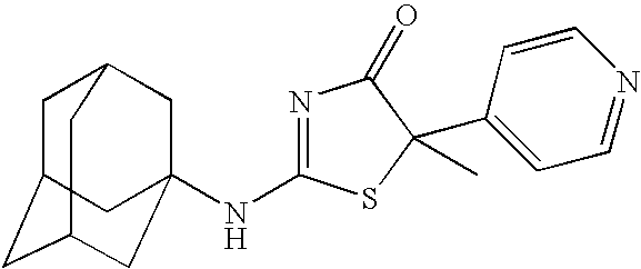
N1=C(NC23CC4CC(CC(C2)C4)C3)SC(C)(C2=CC=NC=C2)C1=O
